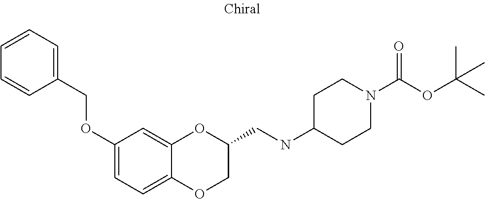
C12=CC=C(OCC3=CC=CC=C3)C=C1OC(CNC1CCN(C(OC(C)(C)C)=O)CC1)CO2
